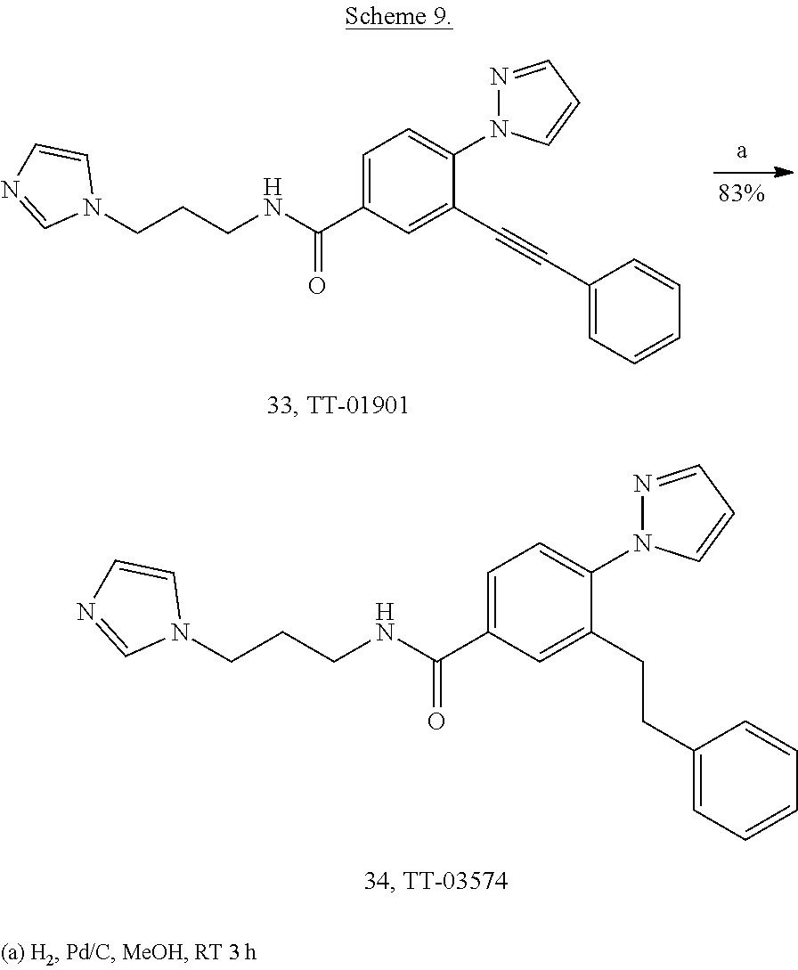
N(C(C1=CC=C(N2N=CC=C2)C(CCC2=CC=CC=C2)=C1)=O)CCCN1C=CN=C1.N(C(C1=CC=C(N2N=CC=C2)C(C#CC2=CC=CC=C2)=C1)=O)CCCN1C=CN=C1
